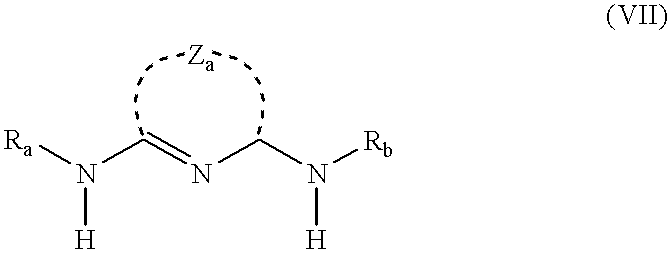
N(C=NCN([Rb])[H])([Ra])[H]
